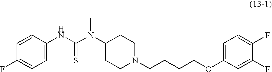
C1=C(NC(N(C)C2CCN(CCCCOC3=CC=C(F)C(F)=C3)CC2)=S)C=CC(F)=C1
